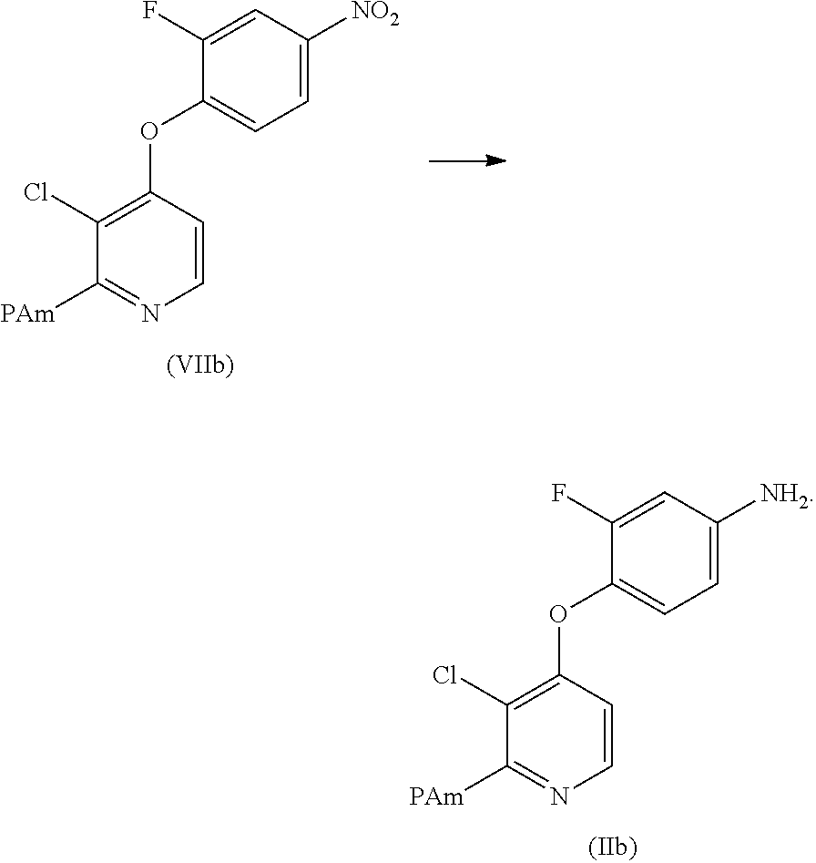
C1([NO2])=CC=C(OC2=C(Cl)C([PAm])=NC=C2)C(F)=C1.C1([NH2])=CC=C(OC2=C(Cl)C([PAm])=NC=C2)C(F)=C1
